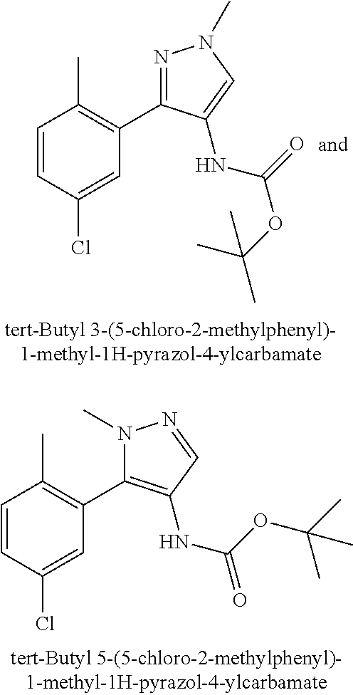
C1=CC(Cl)=CC(C2=NN(C)C=C2NC(OC(C)(C)C)=O)=C1C.C1=CC(Cl)=CC(C2=C(NC(OC(C)(C)C)=O)C=NN2C)=C1C
